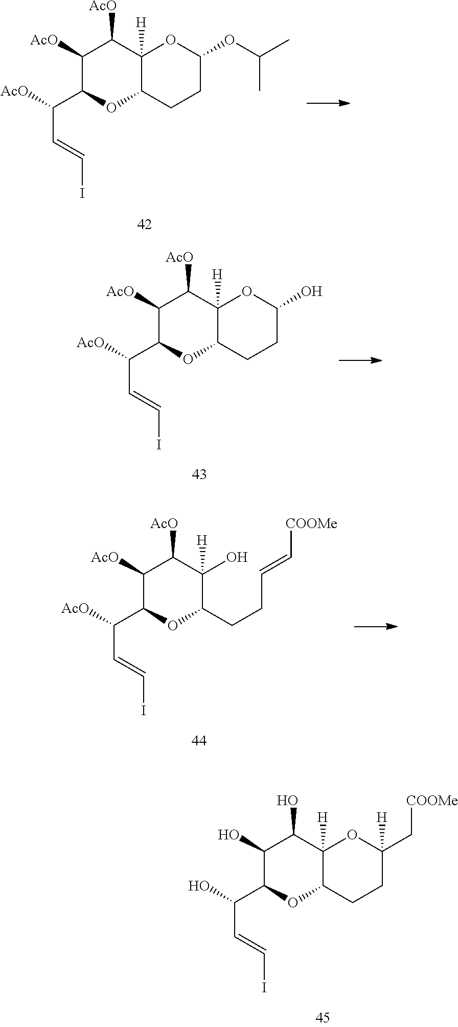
C(C=CI)(C1C([AcO])C([AcO])C2([H])OC(OC(C)C)CCC2O1)[AcO].C(C=CI)(C1C([AcO])C([AcO])C2([H])OC(O)CCC2O1)[AcO].C(C=CI)(C1C([AcO])C([AcO])C(O)([H])C(CCC=C[COOMe])O1)[AcO].C(C=CI)(C1C(O)C(O)C2([H])OC(C[COOMe])([H])CCC2O1)O
